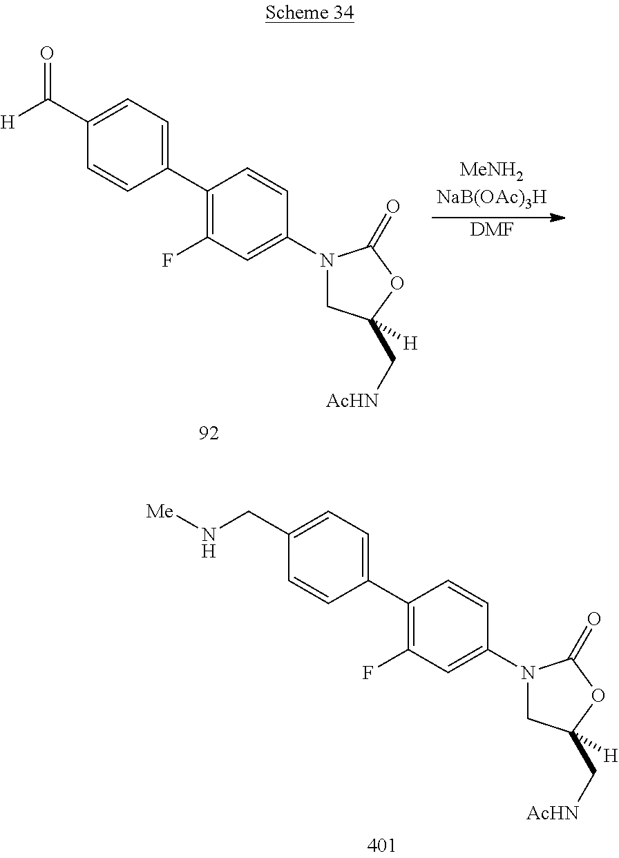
C1(CN[Me])=CC=C(C2=C(F)C=C(N3CC(C[AcHN])([H])OC3=O)C=C2)C=C1.C1(C([H])=O)=CC=C(C2=C(F)C=C(N3CC(C[AcHN])([H])OC3=O)C=C2)C=C1.[DMF]
